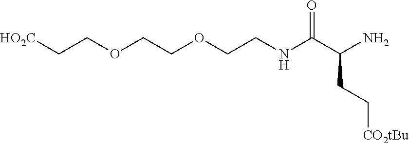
NC(C(NCCOCCOCC[HO2C])=O)CC[CO2tBu]
